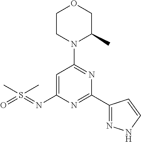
O1CCN(C2=NC(C3=NNC=C3)=NC(N=S(=O)(C)C)=C2)C(C)C1
